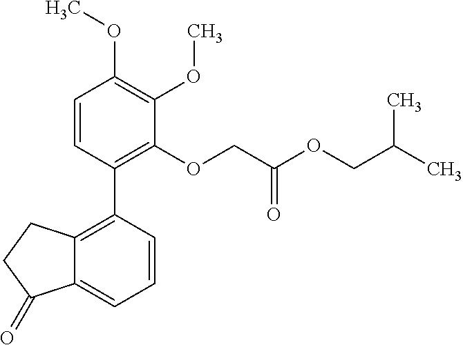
C12=C(C3=C(OCC(OCC(C)C)=O)C(OC)=C(OC)C=C3)C=CC=C1C(=O)CC2
